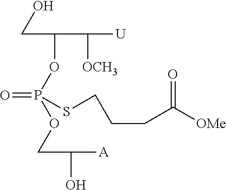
C(C(OP(=O)(OCC([A])O)SCCCC(=O)[OMe])C([OCH3])[U])O
